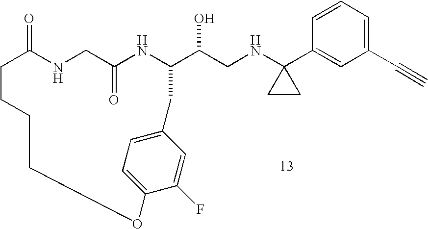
C1=CC=C(C#C)C=C1C1(NCC(O)C2NC(=O)CNC(=O)CCCCOC3=CC=C(C=C3F)C2)CC1
